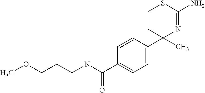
C1CC(C)(C2=CC=C(C(NCCCOC)=O)C=C2)N=C(N)S1
